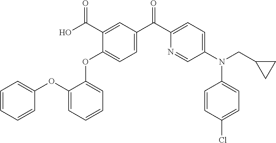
C1(OC2=CC=C(C(C3=CC=C(N(C4=CC=C(Cl)C=C4)CC4CC4)C=N3)=O)C=C2C(O)=O)=CC=CC=C1OC1=CC=CC=C1
